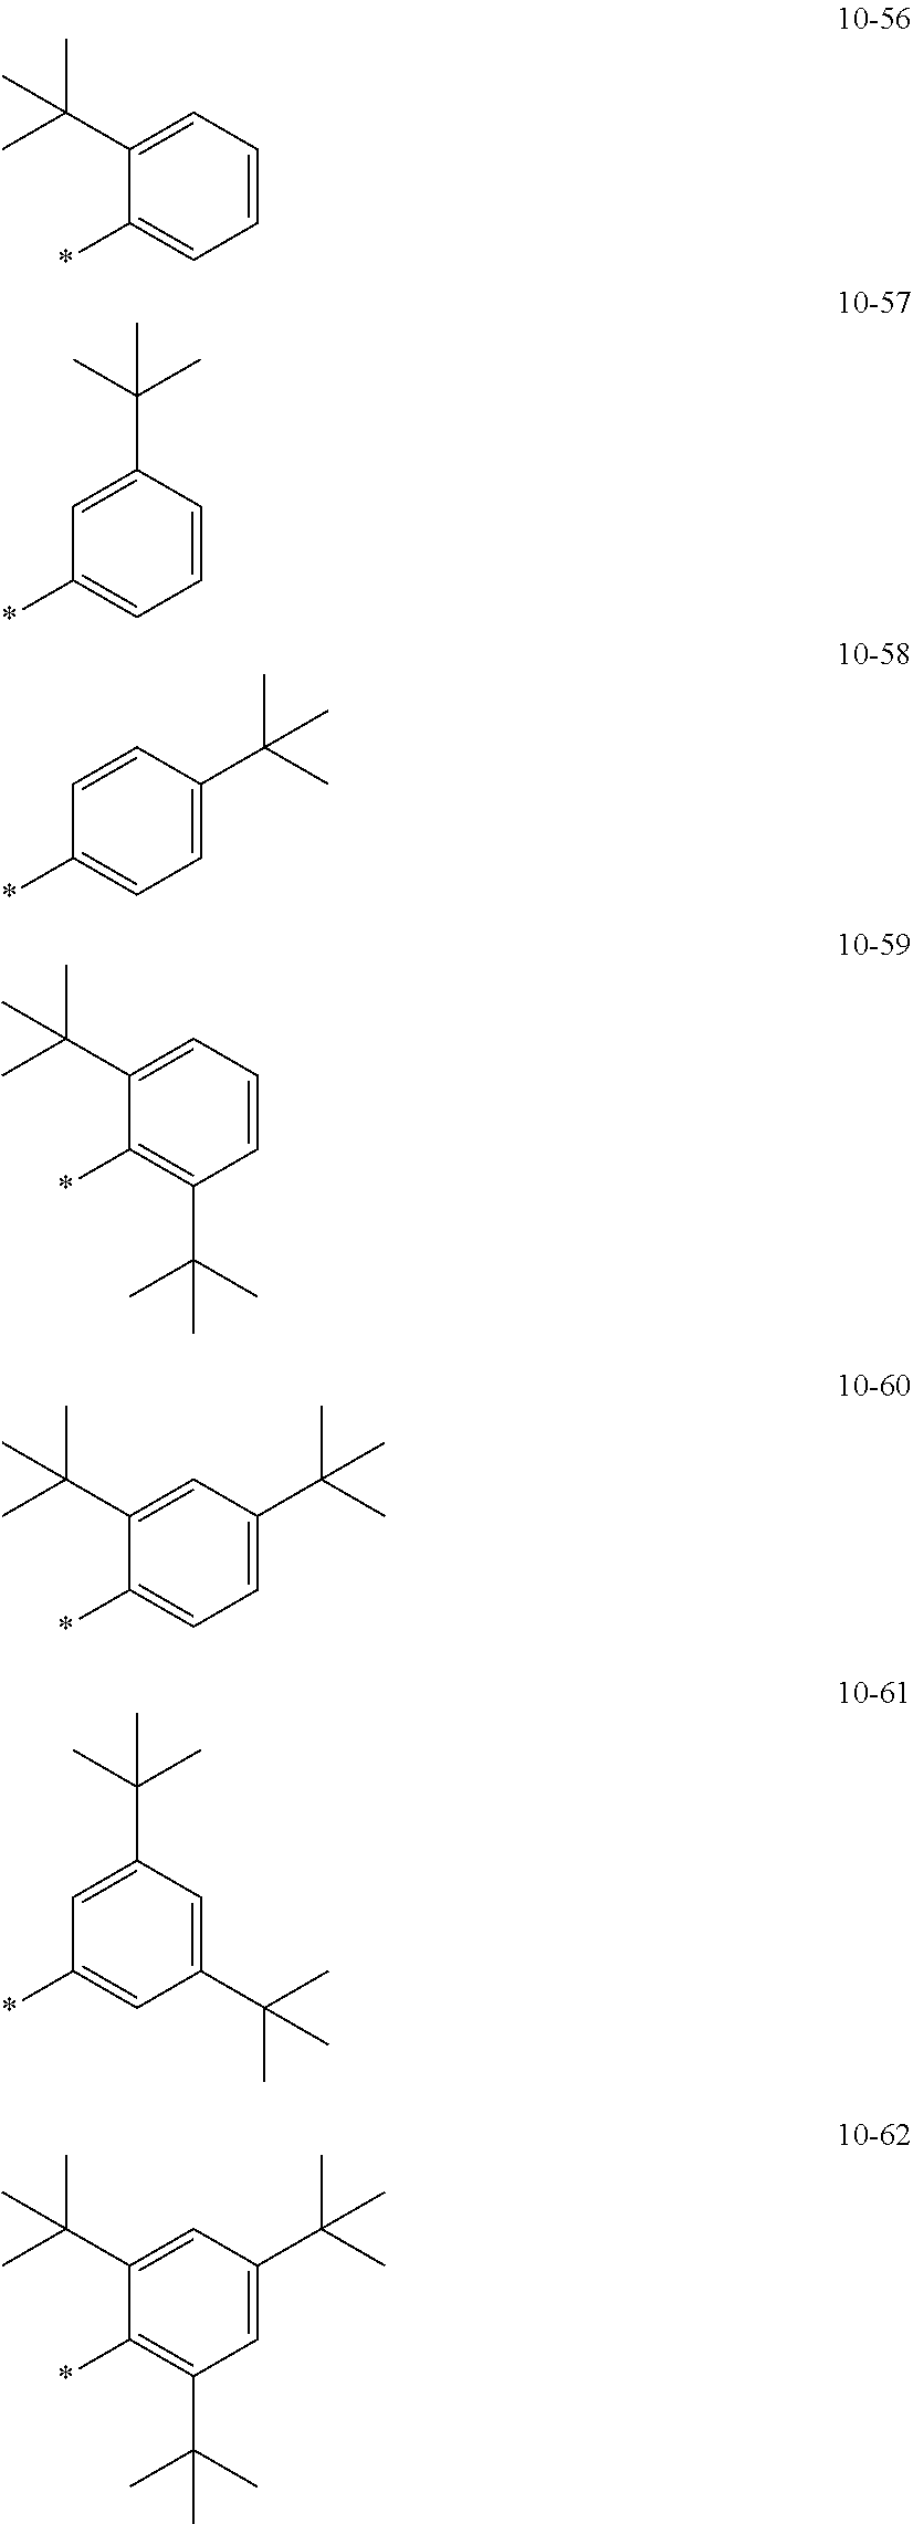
C1=CC=C(C(C)(C)C)C(*)=C1.C1=CC(C(C)(C)C)=CC(*)=C1.C1=C(C(C)(C)C)C=CC(*)=C1.C1=CC=C(C(C)(C)C)C(*)=C1C(C)(C)C.C1=C(C(C)(C)C)C=C(C(C)(C)C)C(*)=C1.C1(C(C)(C)C)=CC(C(C)(C)C)=CC(*)=C1.C1=C(C(C)(C)C)C=C(C(C)(C)C)C(*)=C1C(C)(C)C
